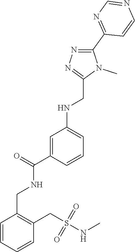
N1=C(C2=NN=C(CNC3=CC=CC(C(=O)NCC4=C(CS(=O)(=O)NC)C=CC=C4)=C3)N2C)C=CN=C1
